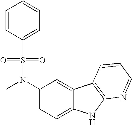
C1(N(C)S(=O)(=O)C2=CC=CC=C2)=CC=C2C(=C1)C1=C(N2)N=CC=C1
